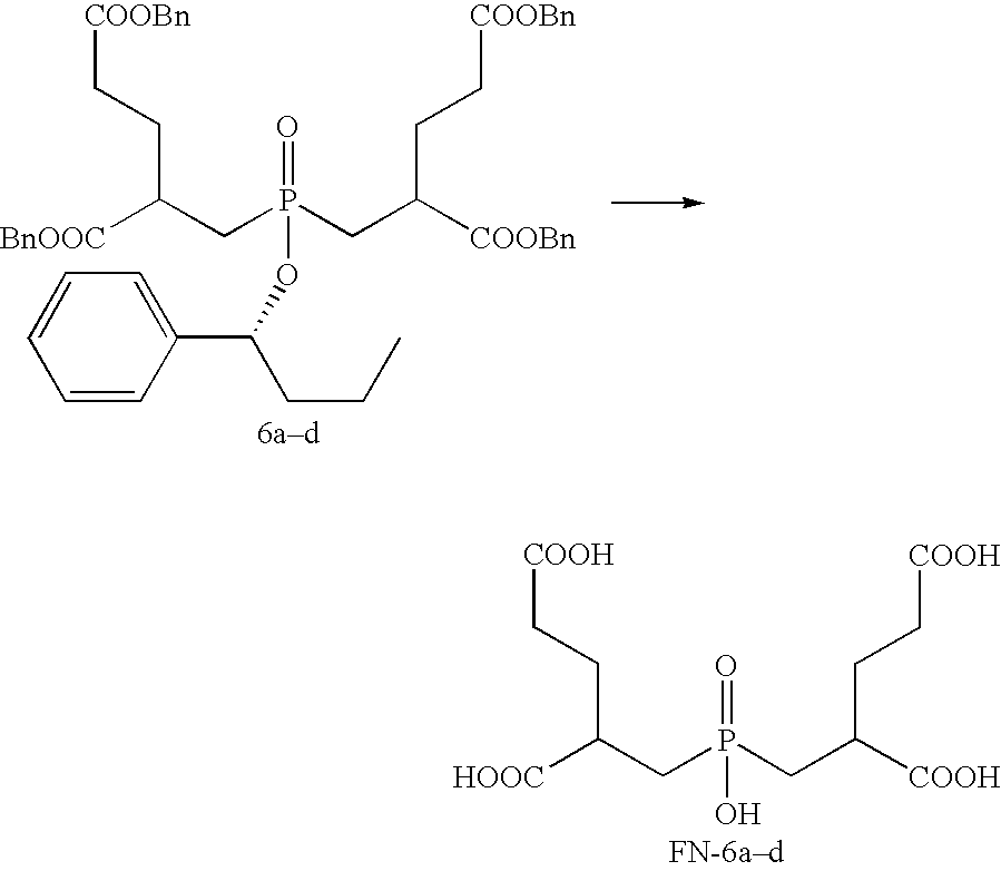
C([COOBn])(CC[COOBn])CP(CC([BnOOC])CC[COOBn])(=O)OC(CCC)C1=CC=CC=C1.C([COOH])(CC[COOH])CP(CC([HOOC])CC[COOH])(=O)O
